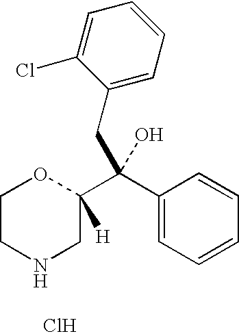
C1=CC=C(CC(C2=CC=CC=C2)(C2([H])OCCNC2)O)C(Cl)=C1.Cl
